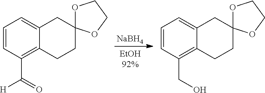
C1=CC(C([H])=O)=C2C(=C1)CC1(CC2)OCCO1.[NaBH4].C1=CC(CO)=C2C(=C1)CC1(CC2)OCCO1
